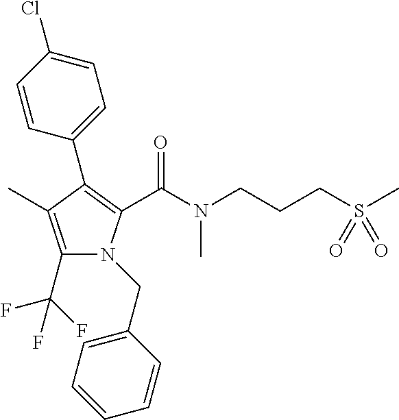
C1(C2=C(C(N(C)CCCS(C)(=O)=O)=O)N(CC3=CC=CC=C3)C(C(F)(F)F)=C2C)=CC=C(Cl)C=C1
